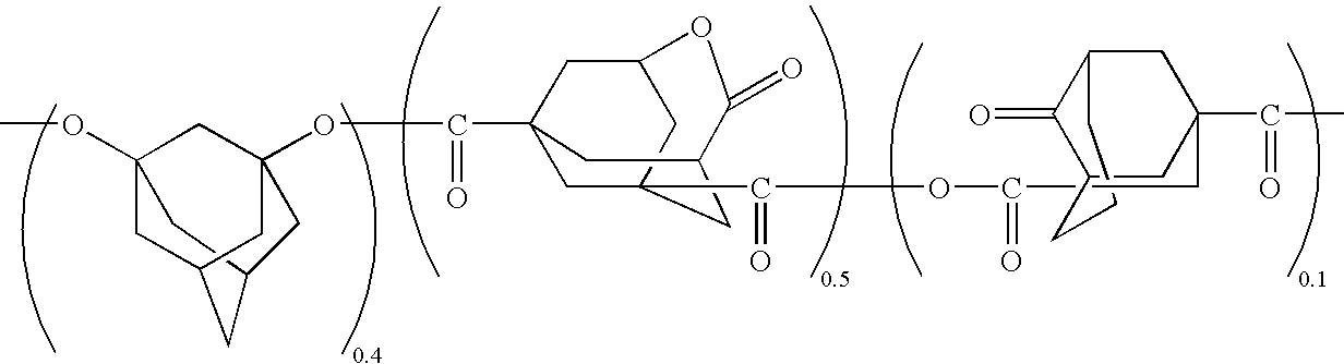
COC12CC3(OC(=O)C45CC6(C(=O)OC(=O)CC7(C(=O)C)CC8C(=O)C(C7)CCC8)CC(C(=O)OC(C4)C6)C5)CC(CC(C1)C3)C2
